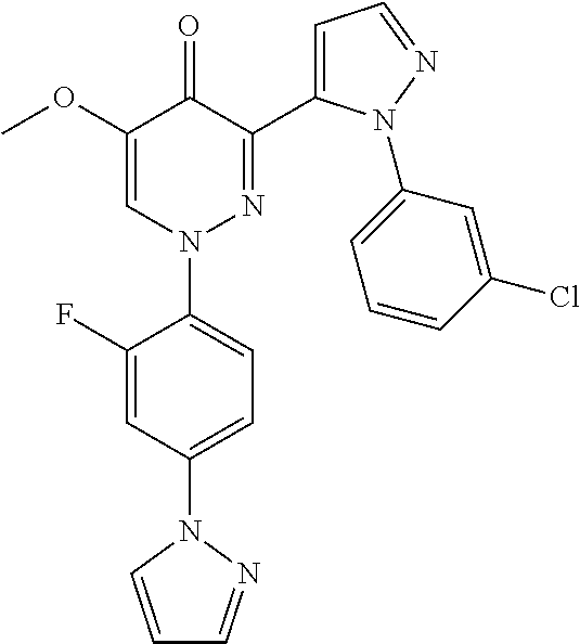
C1=C(N2C=CC=N2)C=C(F)C(N2N=C(C3=CC=NN3C3=CC=CC(Cl)=C3)C(=O)C(OC)=C2)=C1
